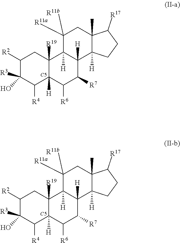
C1([R2])C([R3])(O)C([R4])C2([H])C([R19])(C1)C1([H])C([H])(C([R7])C2[R6])C2([H])C(C)(CC1([R11a])[R11b])C([R17])CC2.[C5].C1([R2])C([R3])(O)C([R4])C2([H])C([R19])(C1)C1([H])C([H])(C([R7])C2[R6])C2([H])C(C)(CC1([R11a])[R11b])C([R17])CC2.[C5]
